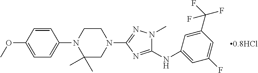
[0.8HCl].COC1=CC=C(N2C(C)(C)CN(C3=NN(C)C(NC4=CC(F)=CC(C(F)(F)F)=C4)=N3)CC2)C=C1
